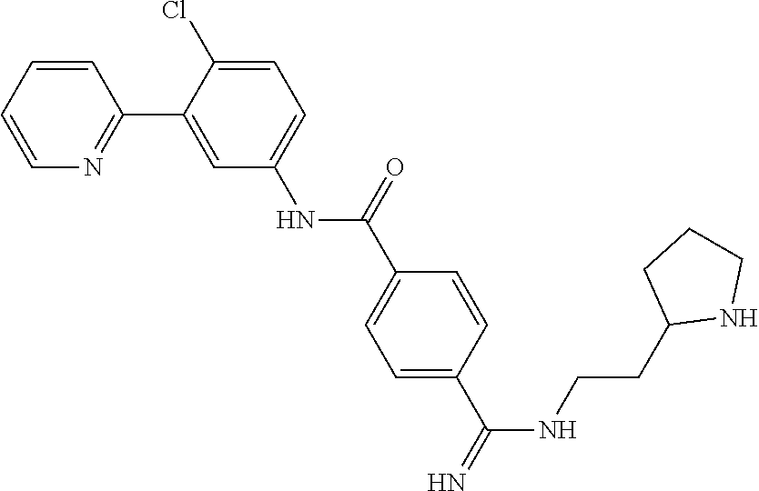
C1(CCNC(C2=CC=C(C(NC3=CC=C(Cl)C(C4=NC=CC=C4)=C3)=O)C=C2)=N)CCCN1
